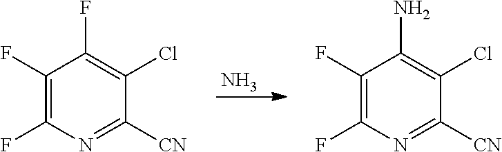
N.C1(F)=C(F)N=C([CN])C(Cl)=C1F.C1(F)=C(F)N=C([CN])C(Cl)=C1N
